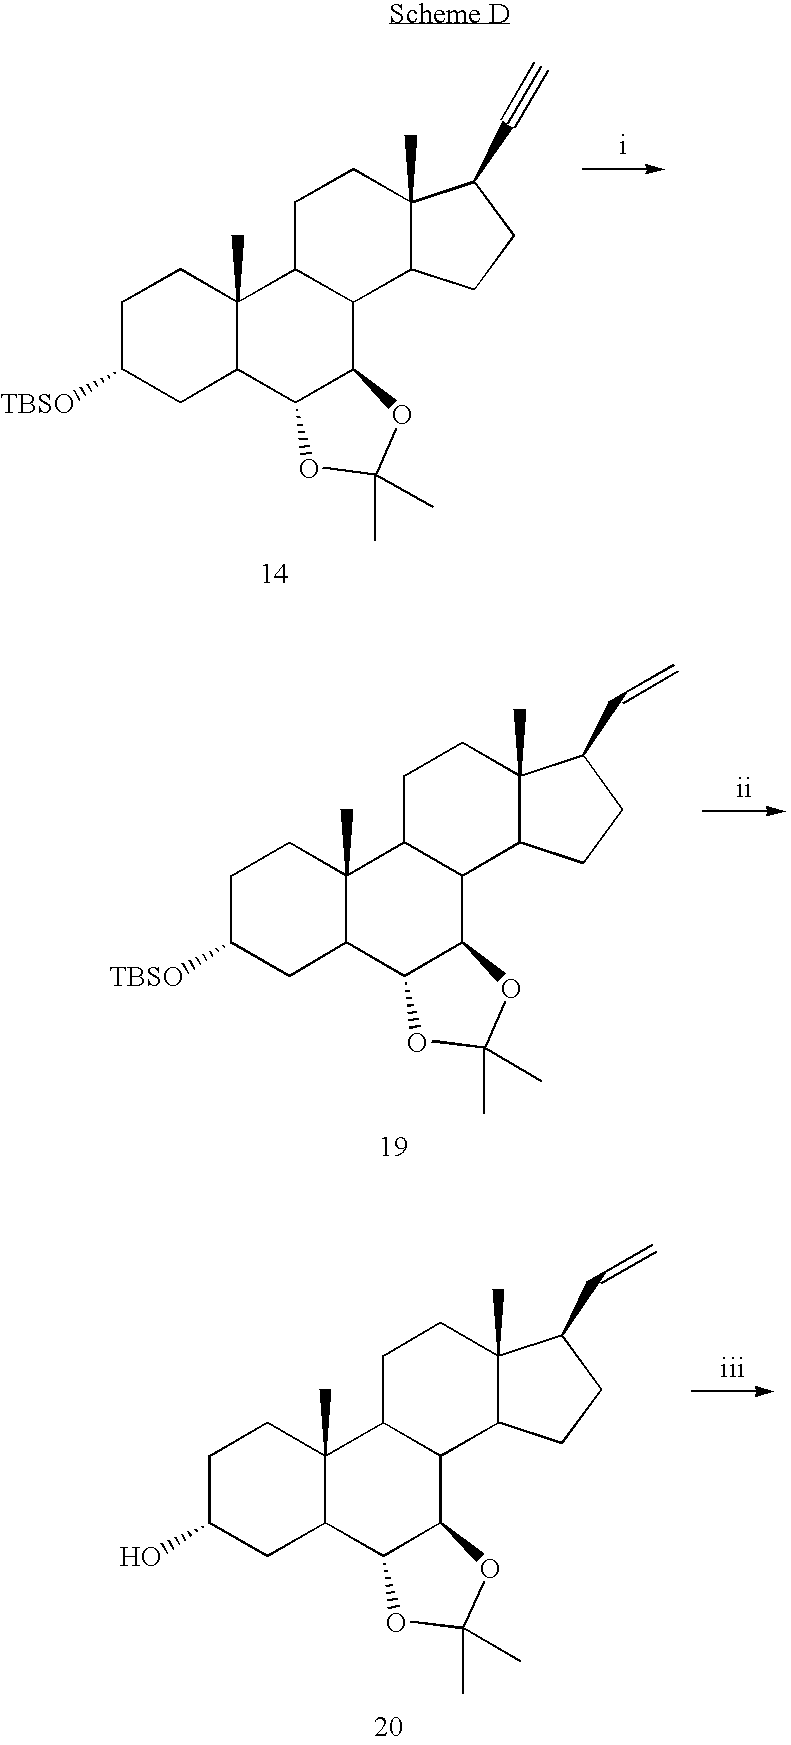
C1C([TBSO])CC2C(C)(C1)C1C(C3C2OC(C)(C)O3)C2C(C)(CC1)C(C#C)CC2.C1C([TBSO])CC2C(C)(C1)C1C(C3C2OC(C)(C)O3)C2C(C)(CC1)C(C=C)CC2.C1C(O)CC2C(C)(C1)C1C(C3C2OC(C)(C)O3)C2C(C)(CC1)C(C=C)CC2
